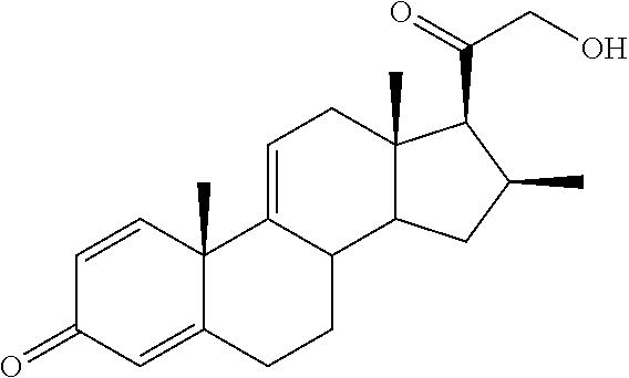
CC1CC2C(C)(C1C(=O)CO)CC=C1C2CCC2=CC(=O)C=CC12C
